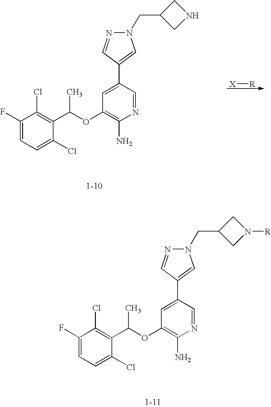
C1(F)=CC=C(Cl)C(C(OC2=C(N)N=CC(C3=CN(CC4CNC4)N=C3)=C2)C)=C1Cl.[X][R].C1(F)=CC=C(Cl)C(C(OC2=C(N)N=CC(C3=CN(CC4CN([R])C4)N=C3)=C2)C)=C1Cl
